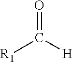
O=C([R1])[H]
